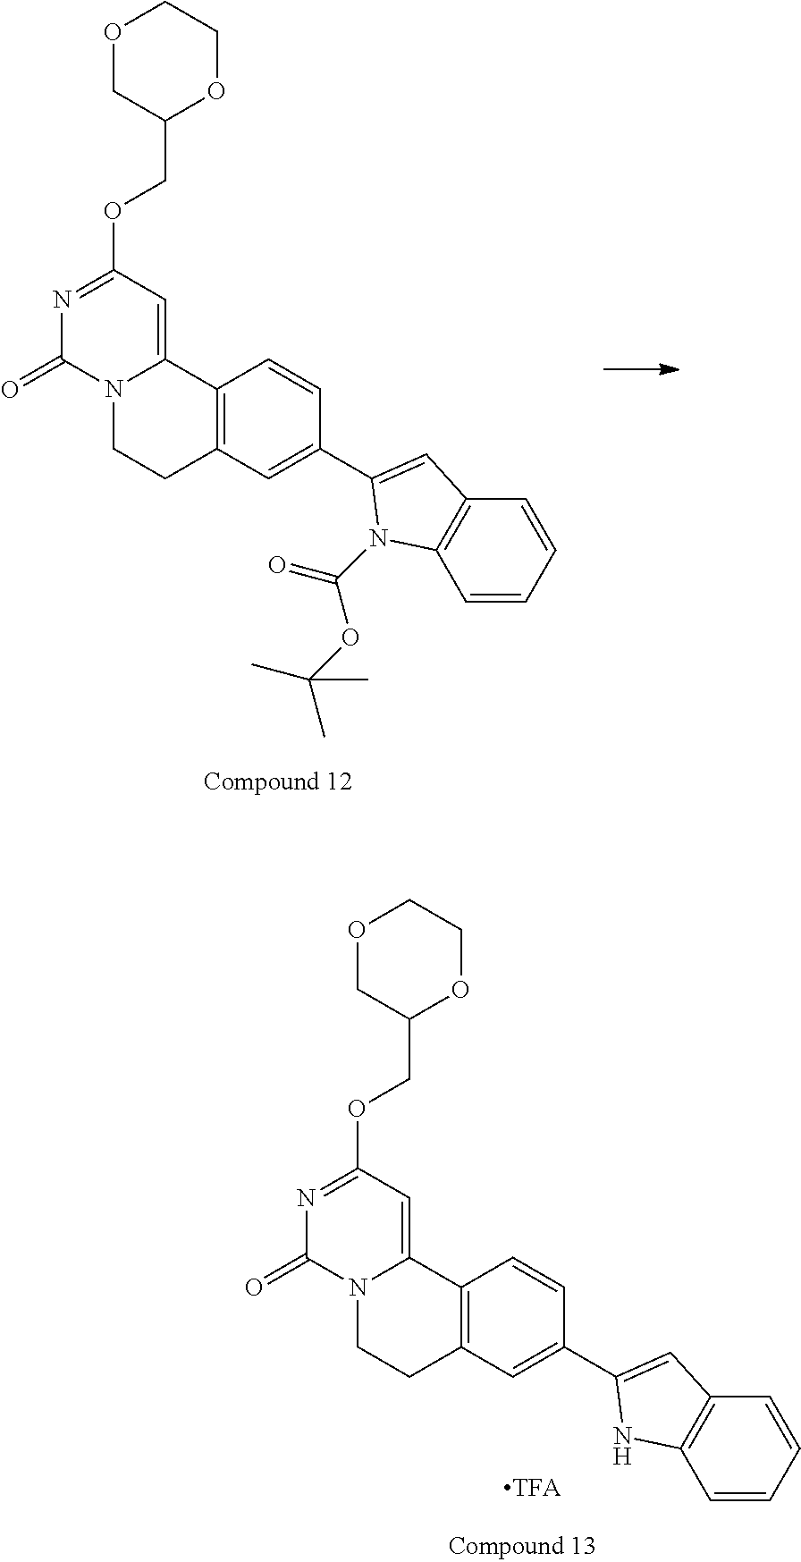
O1CC(COC2=NC(=O)N3C(=C2)C2=C(CC3)C=C(C3=CC4=C(C=CC=C4)N3C(OC(C)(C)C)=O)C=C2)OCC1.O1CC(COC2=NC(=O)N3C(=C2)C2=C(CC3)C=C(C3=CC4=C(C=CC=C4)N3)C=C2)OCC1
